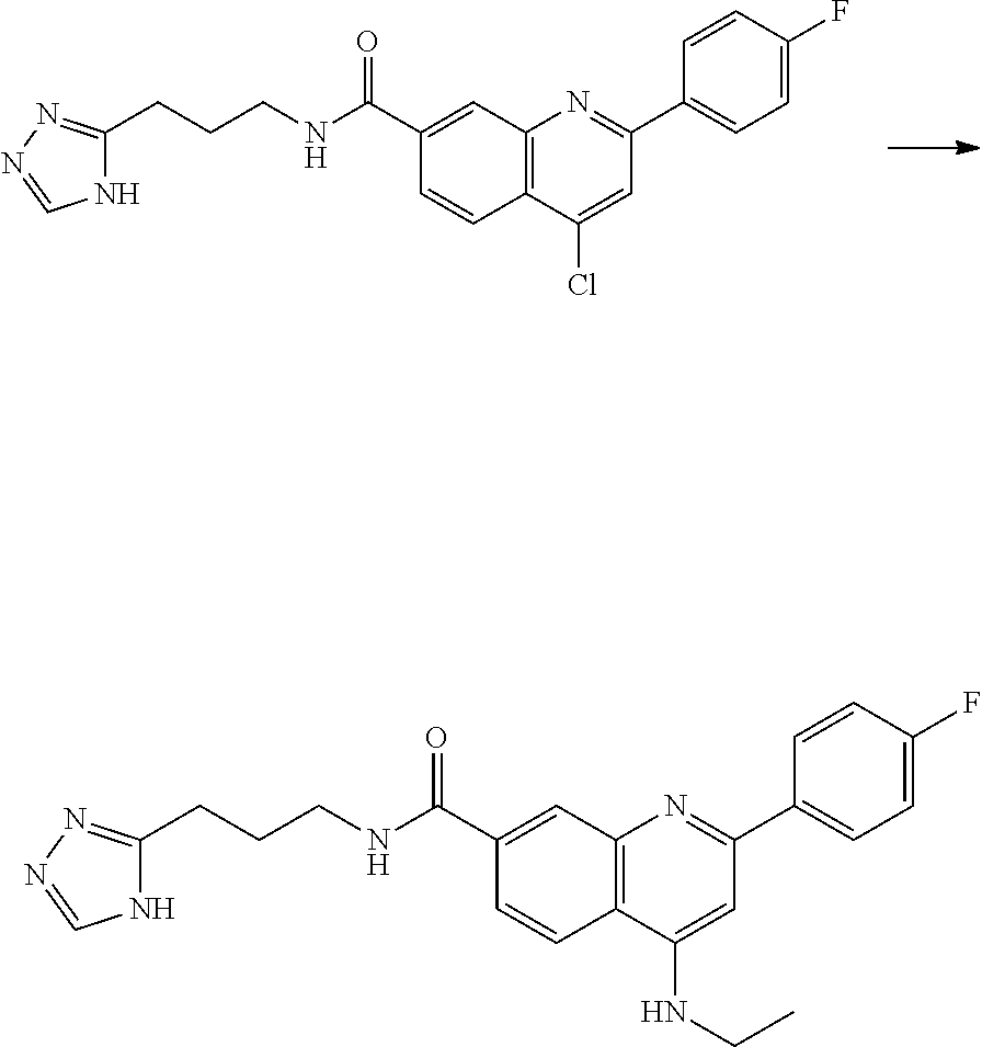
C1=CC(F)=CC=C1C1=NC2=C(C(Cl)=C1)C=CC(C(NCCCC1=NN=CN1)=O)=C2.C1=CC(F)=CC=C1C1=NC2=C(C(NCC)=C1)C=CC(C(NCCCC1=NN=CN1)=O)=C2
